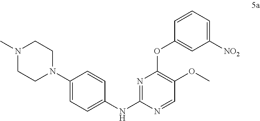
N1(C)CCN(C2=CC=C(NC3=NC(OC4=CC([NO2])=CC=C4)=C(OC)C=N3)C=C2)CC1
